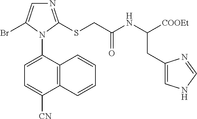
C12=C(C(N3C(Br)=CN=C3SCC(NC([COOEt])CC3=CNC=N3)=O)=CC=C1[CN])C=CC=C2
